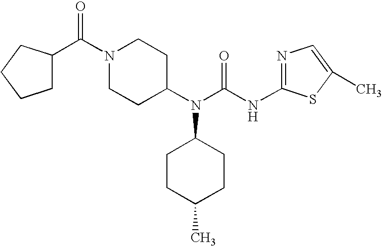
N(C(N(C1CCC(C)CC1)C1CCN(C(C2CCCC2)=O)CC1)=O)C1=NC=C(C)S1
